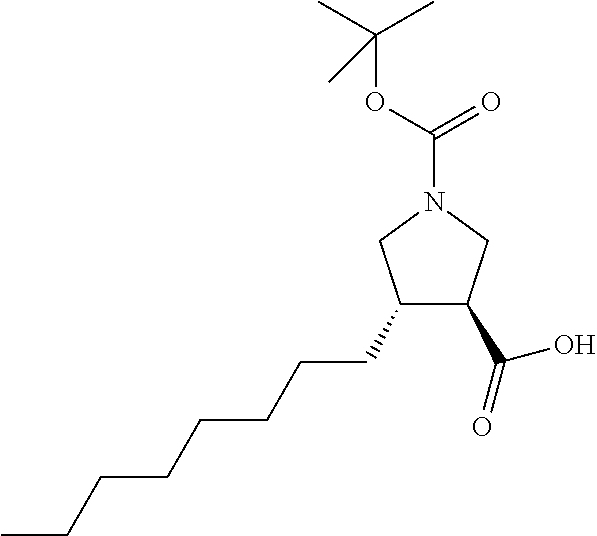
C1(CCCCCCCC)C(C(O)=O)CN(C(=O)OC(C)(C)C)C1
